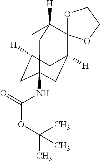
C1C2([H])CC3(NC(OC(C)(C)C)=O)CC([H])(C4(C1([H])C3)OCCO4)C2
